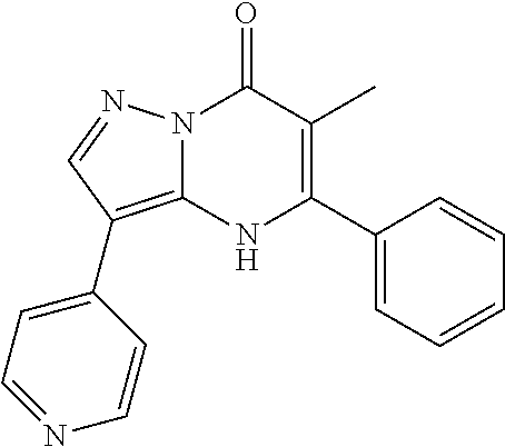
N12C(=C(C3=CC=NC=C3)C=N1)NC(C1=CC=CC=C1)=C(C)C2=O
